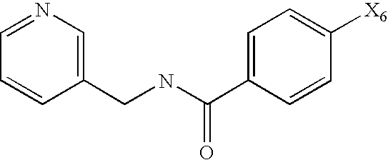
C1=NC=C(CNC(C2=CC=C([X6])C=C2)=O)C=C1
